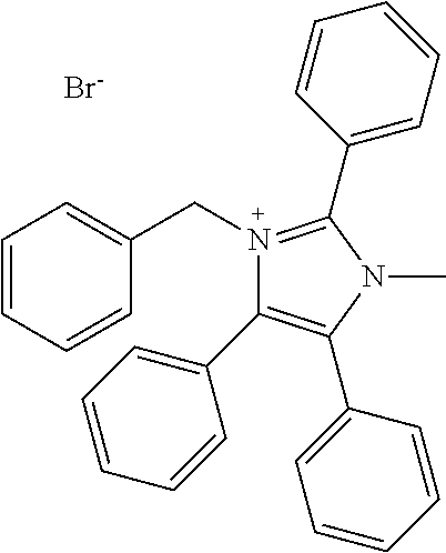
[Br-].C(N1=C(C2=CC=CC=C2)N(C)C(C2=CC=CC=C2)=C1C1=CC=CC=C1)C1=CC=CC=C1
